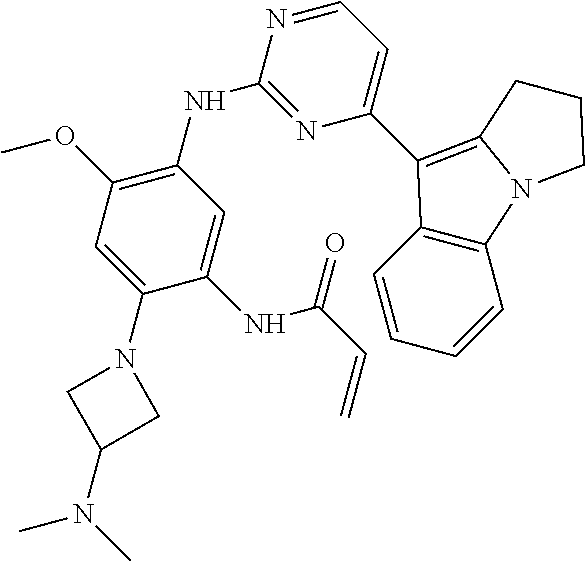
C1(NC2=NC(C3=C4N(C5=C3C=CC=C5)CCC4)=CC=N2)=C(OC)C=C(N2CC(N(C)C)C2)C(NC(C=C)=O)=C1
